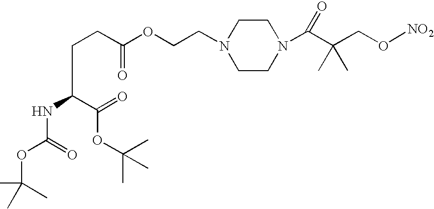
C(CC(OCCN1CCN(C(C(CO[NO2])(C)C)=O)CC1)=O)C(NC(OC(C)(C)C)=O)C(=O)OC(C)(C)C
